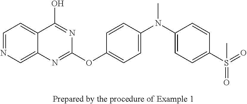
C1=NC=C2C(=C1)C(O)=NC(OC1=CC=C(N(C3=CC=C(S(=O)(=O)C)C=C3)C)C=C1)=N2
